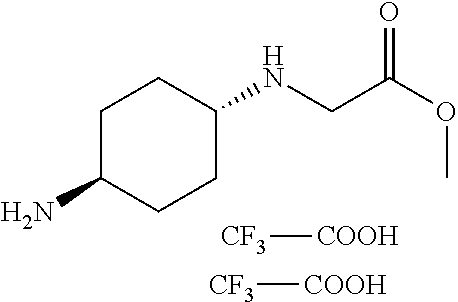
C1C(N)CCC(NCC(OC)=O)C1.[CF3][COOH].[CF3][COOH]
